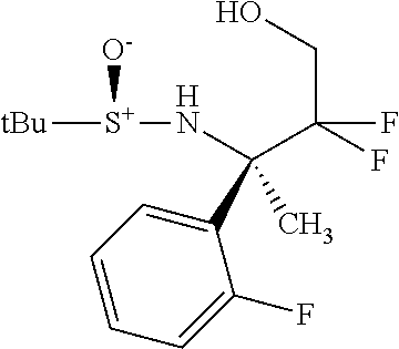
[S+]([tBu])(NC(C(F)(CO)F)(C1=CC=CC=C1F)C)[O-]
